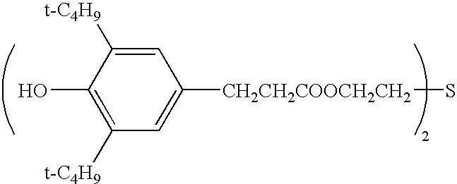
C1=C([CH2CH2COOCH2CH2]S)C=C([t-C4H9])C(O)=C1[t-C4H9]
